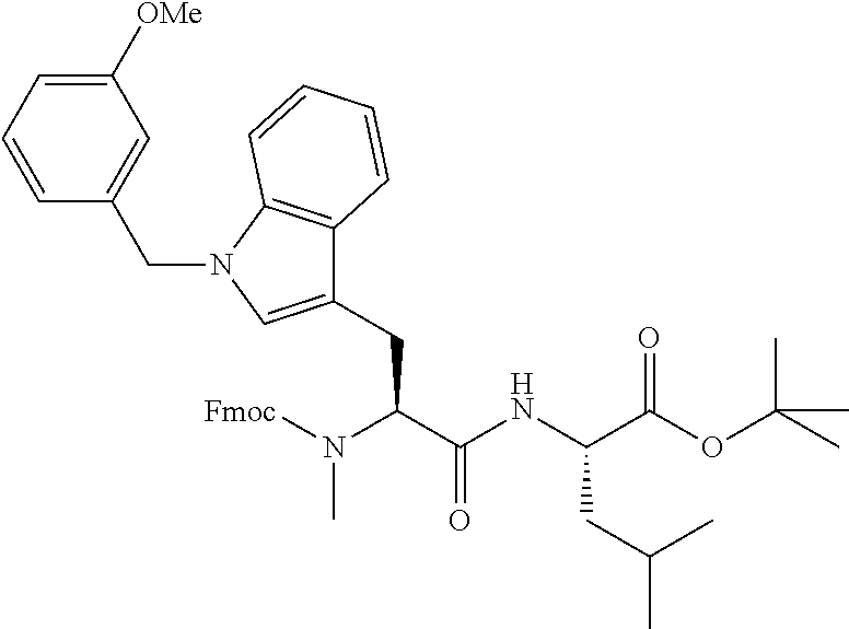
N(C(C(NC(C(OC(C)(C)C)=O)CC(C)C)=O)CC1=CN(CC2=CC([OMe])=CC=C2)C2=C1C=CC=C2)([Fmoc])C
